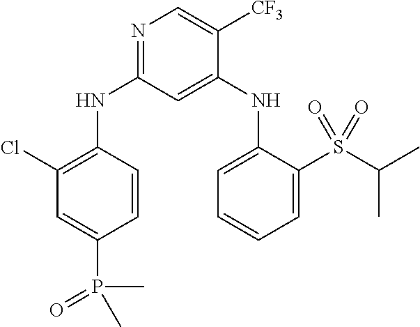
N1=C(NC2=C(Cl)C=C(P(=O)(C)C)C=C2)C=C(NC2=CC=CC=C2S(C(C)C)(=O)=O)C([CF3])=C1
